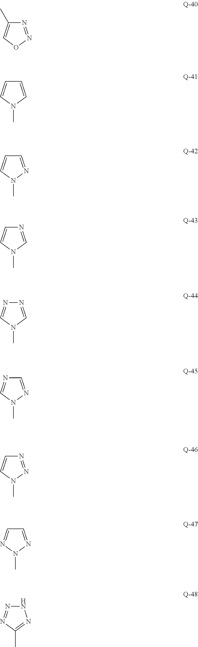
N1=NOC=C1C.C1=CN(C)C=C1.C1=NN(C)C=C1.N1=CN(C)C=C1.N1=CN(C)C=N1.C1=NN(C)C=N1.N1=NN(C)C=C1.C1=NN(C)N=C1.N1N=NC(C)=N1
